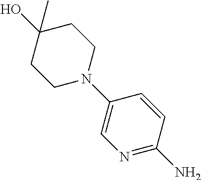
N1=C(N)C=CC(N2CCC(O)(C)CC2)=C1
